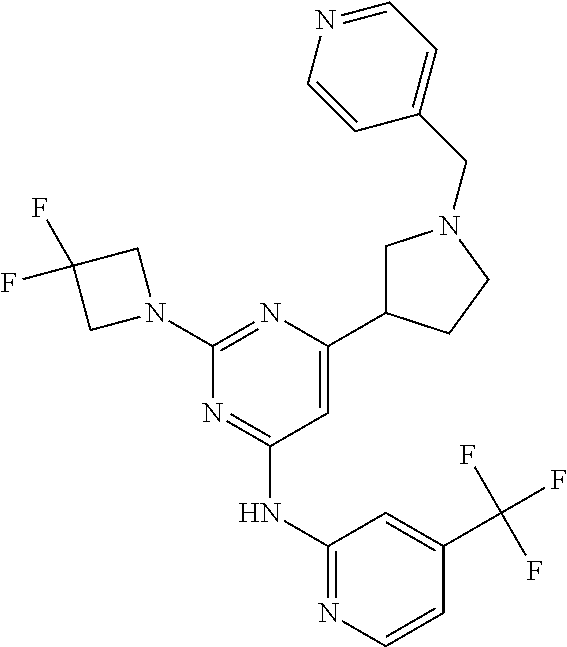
C1(NC2=NC=CC(C(F)(F)F)=C2)=NC(N2CC(F)(F)C2)=NC(C2CN(CC3=CC=NC=C3)CC2)=C1
